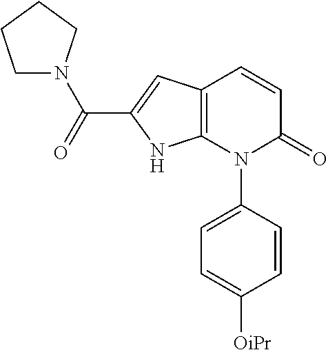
C1=CC(N2C(=O)C=CC3=C2NC(C(N2CCCC2)=O)=C3)=CC=C1[OiPr]
